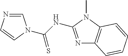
C1=NC=CN1C(NC1=NC2=C(N1C)C=CC=C2)=S
